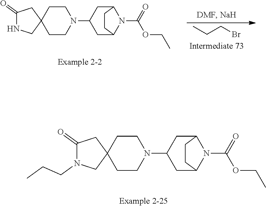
C12CC(N3CCC4(CC3)CC(=O)N(CCC)C4)CC(N1C(=O)OCC)CC2.C12CC(N3CCC4(CC3)CC(=O)NC4)CC(N1C(=O)OCC)CC2.CCCBr
